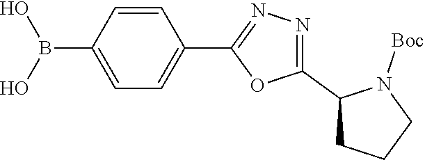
C1=CC(B(O)O)=CC=C1C1=NN=C(C2CCCN2[Boc])O1
